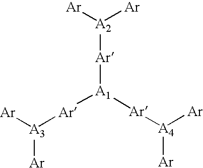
[A2]([Ar][A1]([Ar][A4]([Ar])[Ar])[Ar][A3]([Ar])[Ar])([Ar])[Ar]
